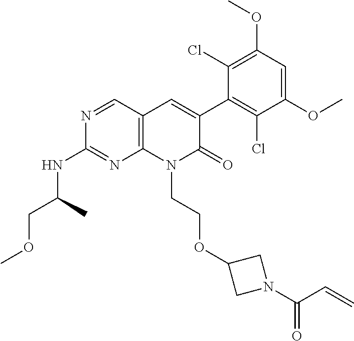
C1(NC(COC)C)=NC2=C(C=C(C3=C(Cl)C(OC)=CC(OC)=C3Cl)C(=O)N2CCOC2CN(C(C=C)=O)C2)C=N1
